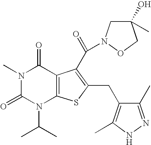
N1(C)C(=O)N(C(C)C)C2=C(C1=O)C(C(=O)N1CC(C)(O)CO1)=C(CC1=C(C)NN=C1C)S2
